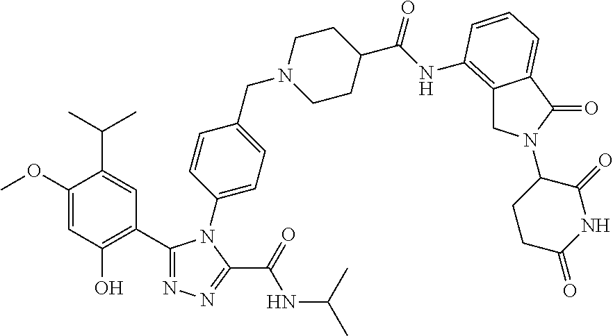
C1(OC)=CC(O)=C(C2=NN=C(C(NC(C)C)=O)N2C2=CC=C(CN3CCC(C(=O)NC4=C5CN(C6CCC(=O)NC6=O)C(=O)C5=CC=C4)CC3)C=C2)C=C1C(C)C
